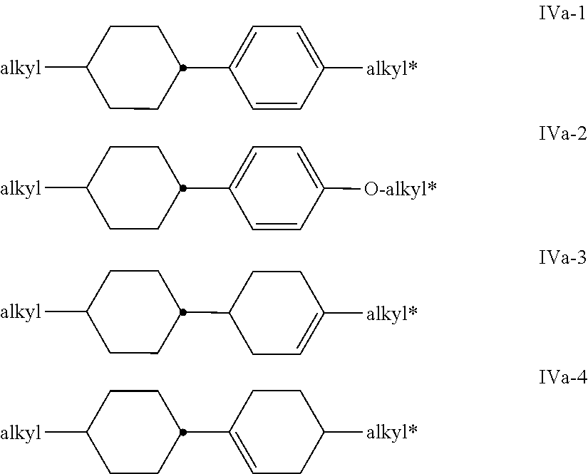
C1(C2=CC=C([alkyl*])C=C2)CCC([alkyl])CC1.C1(C2=CC=C([O-alkyl*])C=C2)CCC([alkyl])CC1.C1(C2CC=C([alkyl*])CC2)CCC([alkyl])CC1.C1(C2=CCC([alkyl*])CC2)CCC([alkyl])CC1
